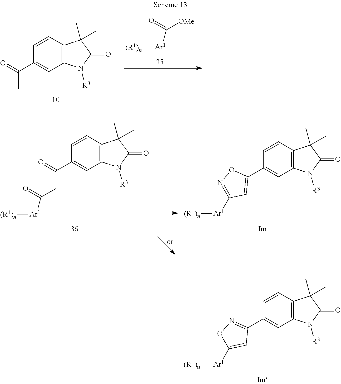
C1(C2=CC3=C(C=C2)C(C)(C)C(=O)N3[R3])=NOC([Ar1][(R1)n])=C1.C(C1=CC2=C(C=C1)C(C)(C)C(=O)N2[R3])(=O)C.[Ar1]([(R1)n])C([OMe])=O.C1(C2=CC3=C(C=C2)C(C)(C)C(=O)N3[R3])=CC([Ar1][(R1)n])=NO1.C(C1=CC2=C(C=C1)C(C)(C)C(=O)N2[R3])(=O)CC([Ar1][(R1)n])=O
